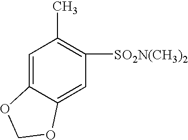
C1=C2C(=CC([SO2N(CH3)2])=C1C)OCO2
